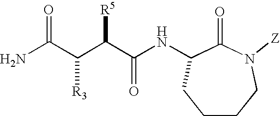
C1CCN([Z])C(=O)C(NC(C([R5])C(C(N)=O)[R3])=O)C1
